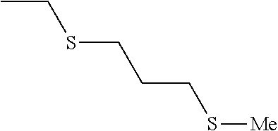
CCSCCCS[Me]
